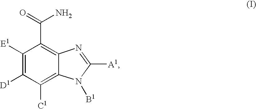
C1([E1])=C([D1])C([C1])=C2C(=C1C(=O)N)N=C([A1])N2[B1]
